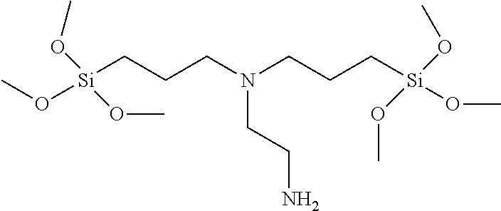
[Si](CCCN(CCC[Si](OC)(OC)OC)CCN)(OC)(OC)OC
